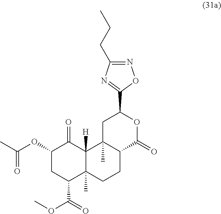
C1(OC(C)=O)CC(C(=O)OC)C2(C)C([H])(C1=O)C1(C)C(CC2)C(=O)OC(C2=NC(CCC)=NO2)C1
